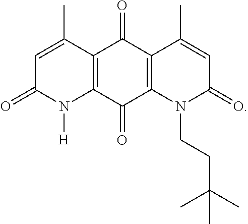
C1=C(C)C2=C(N([H])C1=O)C(=O)C1=C(C2=O)C(C)=CC(=O)N1CCC(C)(C)C
